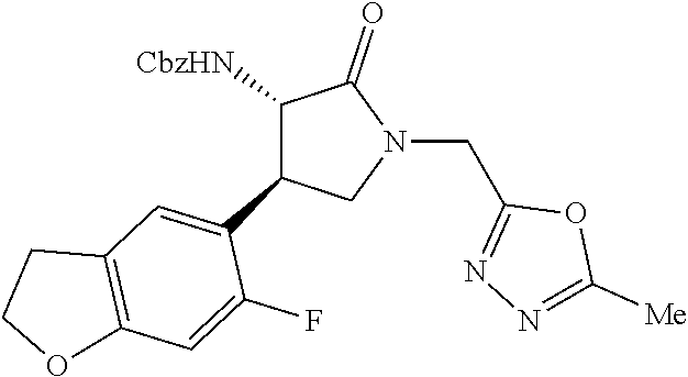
C12=C(OCC1)C=C(F)C(C1C([CbzHN])C(=O)N(CC3=NN=C([Me])O3)C1)=C2
